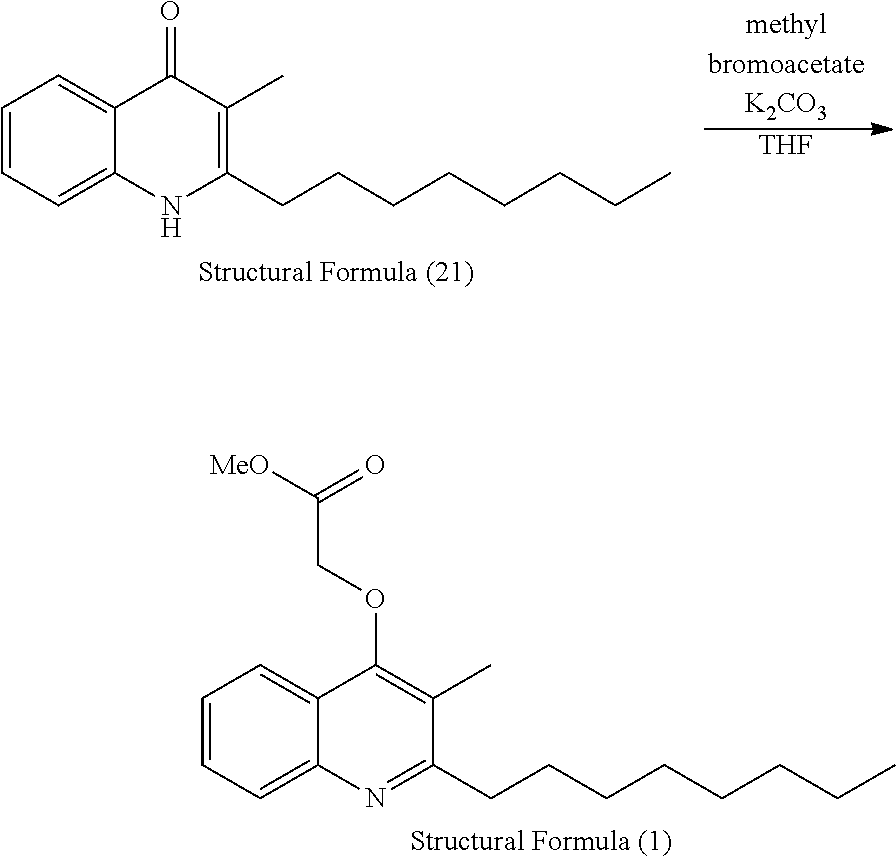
[THF].C1=CC=C2C(=C1)C(=O)C(C)=C(CCCCCCCC)N2.C1=CC=C2C(=C1)C(OCC([MeO])=O)=C(C)C(CCCCCCCC)=N2
